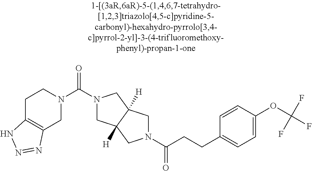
C1C2=C(CN(C(=O)N3CC4([H])C([H])(C3)CN(C(=O)CCC3=CC=C(OC(F)(F)F)C=C3)C4)C1)N=NN2
